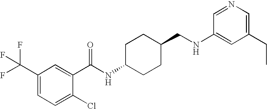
C1(NCC2CCC(NC(=O)C3=CC(C(F)(F)F)=CC=C3Cl)CC2)=CC(CC)=CN=C1
